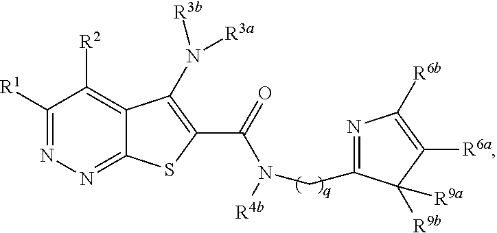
C1([R1])=NN=C2C(=C1[R2])C(N([R3b])[R3a])=C(C(N(CC1=NC([R6b])=C([R6a])C1([R9a])[R9b])[R4b])=O)S2
